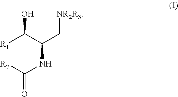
[R1]C(C(C[NR2R3])NC([R7])=O)O
